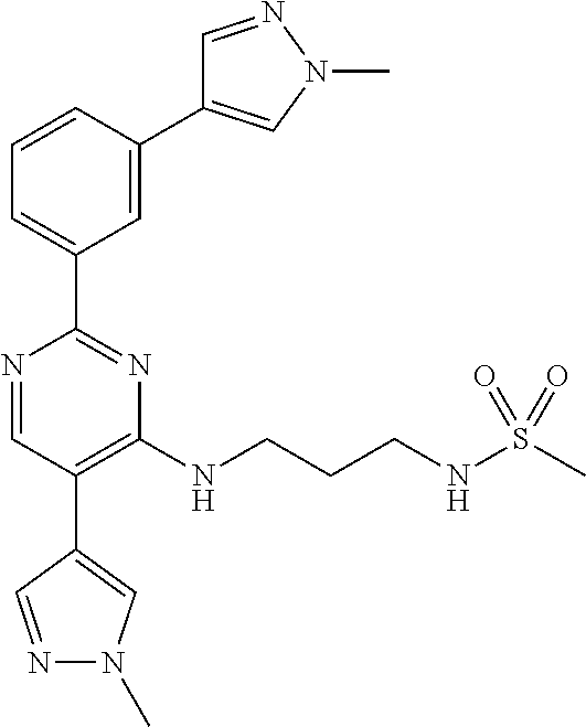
N1=CC(C2=CN(C)N=C2)=C(NCCCNS(C)(=O)=O)N=C1C1=CC=CC(C2=CN(C)N=C2)=C1
